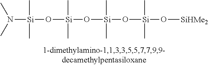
N([Si](C)(C)O[Si](C)(C)O[Si](C)(C)O[Si](C)(C)O[SiHMe2])(C)C
